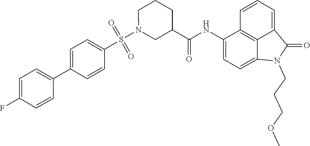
C1(NC(=O)C2CN(S(C3=CC=C(C4=CC=C(F)C=C4)C=C3)(=O)=O)CCC2)=CC=C2C3=C1C=CC=C3C(=O)N2CCCOC
